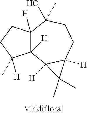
C12([H])C([H])(C([H])(C)CC1)C1([H])C([H])(CCC2(O)C)C1(C)C
